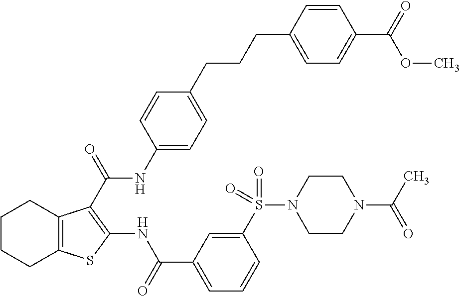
C1CCC2=C(C1)C(C(=O)NC1=CC=C(CCCC3=CC=C(C(=O)OC)C=C3)C=C1)=C(NC(C1=CC=CC(S(N3CCN(C(C)=O)CC3)(=O)=O)=C1)=O)S2
